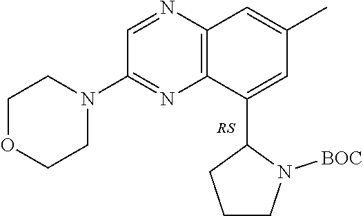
C12=C(N=CC(N3CCOCC3)=N1)C=C(C)C=C2C1CCCN1[BOC]
